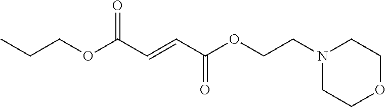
N1(CCOC(C=CC(OCCC)=O)=O)CCOCC1
